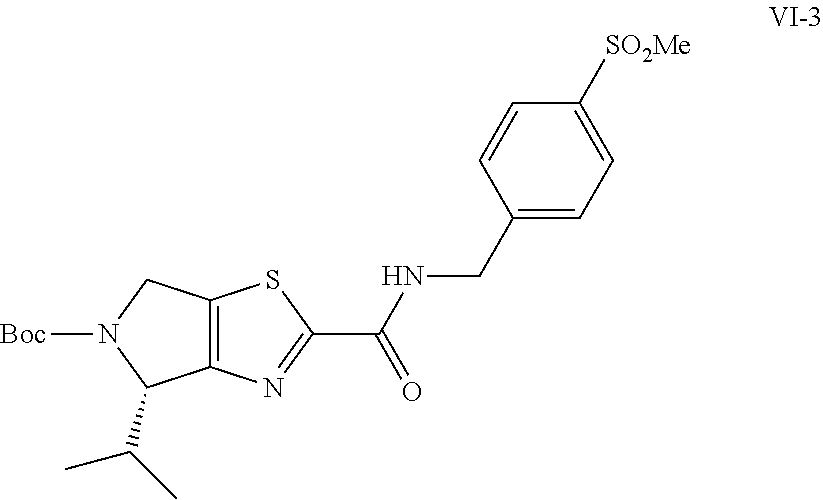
C12=C(CN([Boc])C1C(C)C)SC(C(NCC1=CC=C([SO2Me])C=C1)=O)=N2
